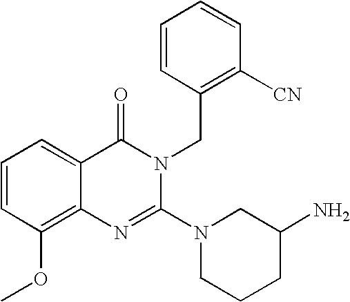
C1=CC(OC)=C2C(=C1)C(=O)N(CC1=C([CN])C=CC=C1)C(N1CCCC(N)C1)=N2
